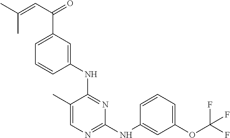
N(C1=NC(NC2=CC(OC(F)(F)F)=CC=C2)=NC=C1C)C1=CC(C(C=C(C)C)=O)=CC=C1
